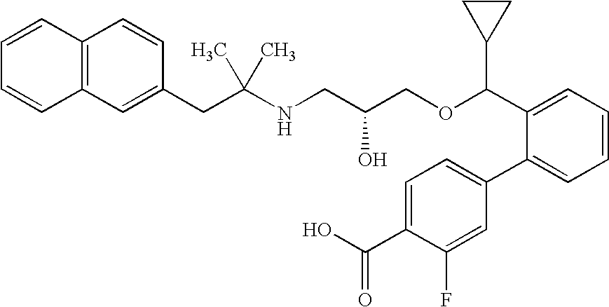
C12=C(C=CC(CC(NCC(COC(C3=CC=CC=C3C3=CC=C(C(O)=O)C(F)=C3)C3CC3)O)(C)C)=C1)C=CC=C2
